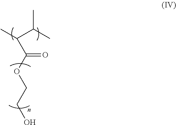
C(C(OCCO)=O)(C)C(C)C
